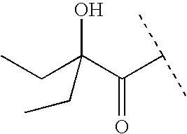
CCC(C(C(C)C)=O)(O)CC
